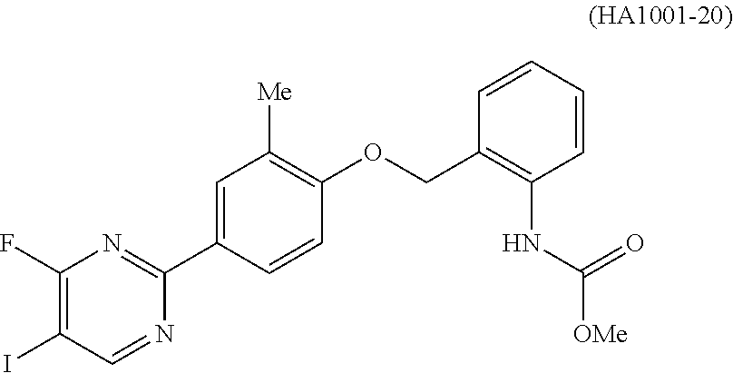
C1(F)=C(I)C=NC(C2=CC([Me])=C(OCC3=C(NC([OMe])=O)C=CC=C3)C=C2)=N1
